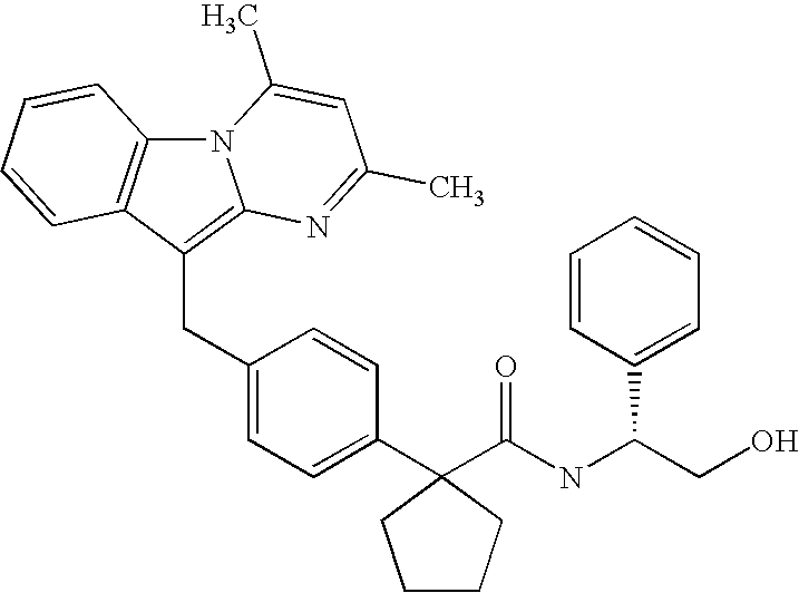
N12C3=C(C(CC4=CC=C(C5(C(NC(CO)C6=CC=CC=C6)=O)CCCC5)C=C4)=C1N=C(C)C=C2C)C=CC=C3
